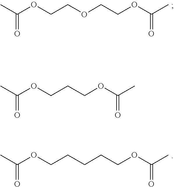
C(OCCOCCOC(C)=O)(C)=O.C(OCCCCCOC(C)=O)(C)=O.C(OCCCOC(C)=O)(C)=O
